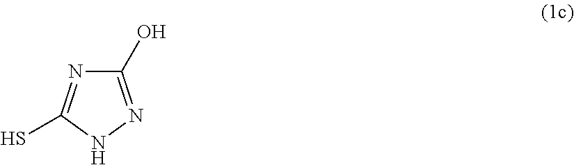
C1(O)=NNC(S)=N1
